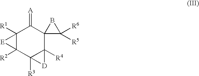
C12([R1])C([R2])(C3([R3])C([R4])(C4(C1=[A])C([R6])([R5])B4)[D]3)[E]2
